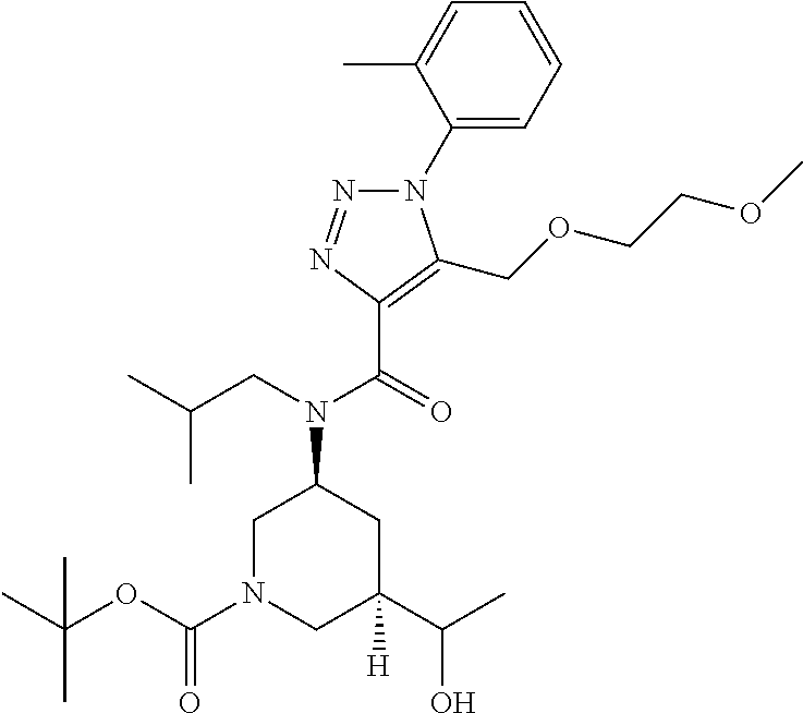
N1(C2=CC=CC=C2C)N=NC(C(=O)N(CC(C)C)C2CN(C(OC(C)(C)C)=O)CC(C(C)O)([H])C2)=C1COCCOC
